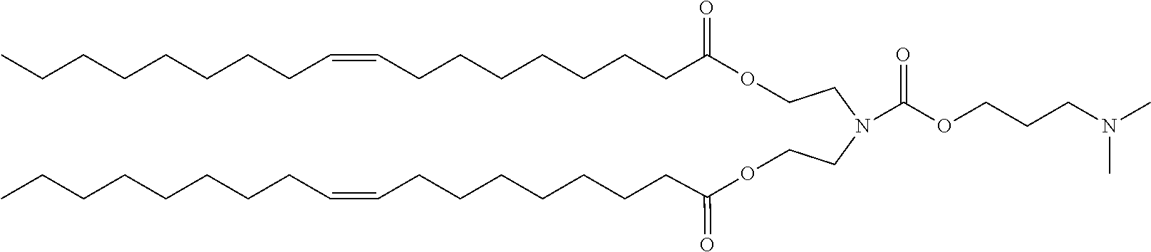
O(CCN(CCOC(CCCCCCCC=CCCCCCCCC)=O)C(OCCCN(C)C)=O)C(CCCCCCCC=CCCCCCCCC)=O
